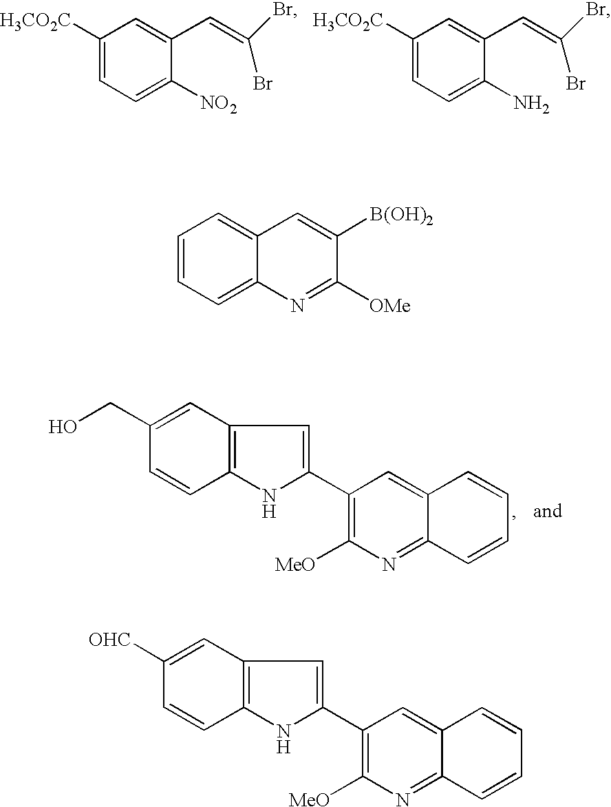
C1(CO)=CC2=C(C=C1)NC(C1=C([MeO])N=C3C(=C1)C=CC=C3)=C2.C1([H3CO2C])=CC=C([NO2])C(C=C(Br)Br)=C1.C1([H3CO2C])=CC=C(N)C(C=C(Br)Br)=C1.C1=CC=C2C(=C1)C=C([B(OH)2])C([OMe])=N2.C1([OHC])=CC2=C(C=C1)NC(C1=C([MeO])N=C3C(=C1)C=CC=C3)=C2
